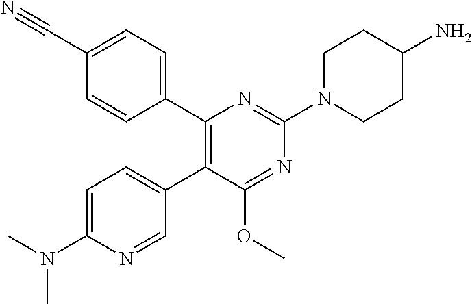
C1=NC(N(C)C)=CC=C1C1=C(C2=CC=C(C#N)C=C2)N=C(N2CCC(N)CC2)N=C1OC
